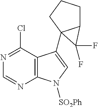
C1=NC2=C(C(Cl)=N1)C(C13C(CCC1)C3(F)F)=CN2[SO2Ph]
